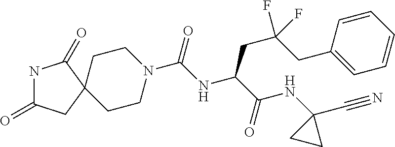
N1C(=O)CC2(C1=O)CCN(C(NC(C(NC1(C#N)CC1)=O)CC(CC1=CC=CC=C1)(F)F)=O)CC2
